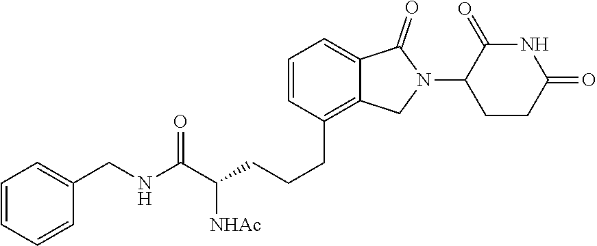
C(CCC1=C2C(=CC=C1)C(=O)N(C1CCC(=O)NC1=O)C2)C(C(NCC1=CC=CC=C1)=O)[NHAc]
